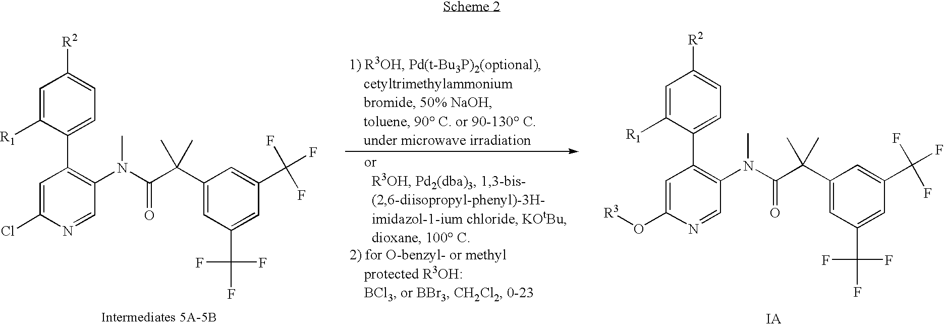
[R2]C1=CC=C(C2=C(N(C(C(C3=CC(C(F)(F)F)=CC(C(F)(F)F)=C3)(C)C)=O)C)C=NC(Cl)=C2)C([R1])=C1.[R2]C1=CC=C(C2=C(N(C(C(C3=CC(C(F)(F)F)=CC(C(F)(F)F)=C3)(C)C)=O)C)C=NC(O[R3])=C2)C([R1])=C1
